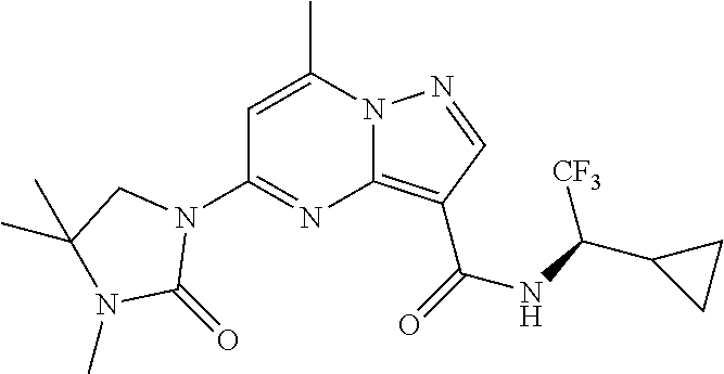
C1=C(C)N2C(=C(C(=O)NC(C3CC3)[CF3])C=N2)N=C1N1CC(C)(C)N(C)C1=O
